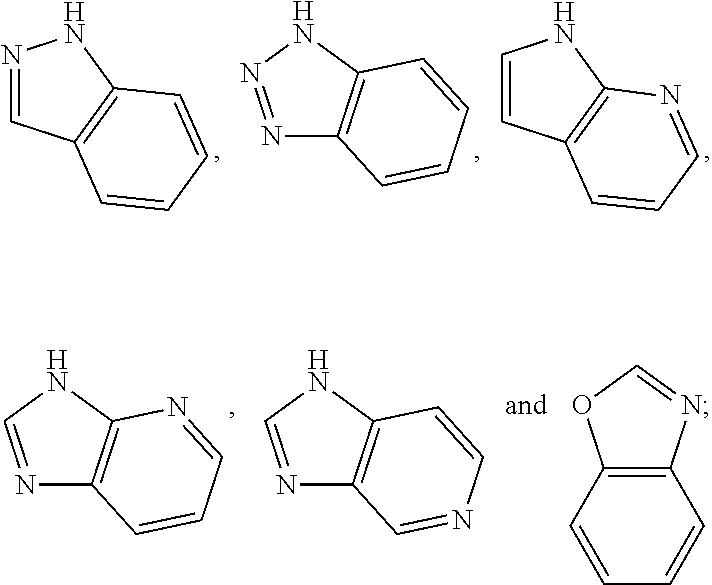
C1=CC2=C(N1)N=CC=C2.N1=CC2=C(N1)C=CC=C2.N1=NNC2=C1C=CC=C2.N1=CNC2=C1C=CC=N2.N1=CNC2=C1C=NC=C2.C12=C(C=CC=C1)OC=N2
